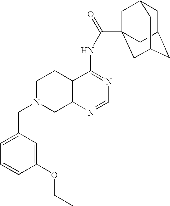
C1N(CC2=CC=CC(OCC)=C2)CC2=C(C1)C(NC(=O)C13CC4CC(CC(C1)C4)C3)=NC=N2
